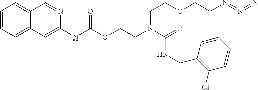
O=C(N(CCOC(NC1=CC2=CC=CC=C2C=N1)=O)CCOCCN=N=N)NCC1=C(Cl)C=CC=C1
